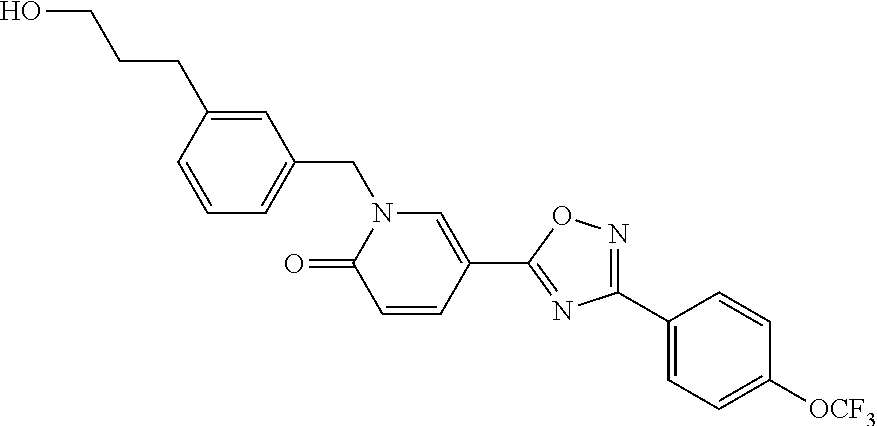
C1=C(CCCO)C=CC=C1CN1C(=O)C=CC(C2=NC(C3=CC=C([OCF3])C=C3)=NO2)=C1
